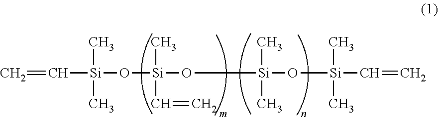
C=C[Si](O[Si](O[Si](O[Si](C=C)(C)C)(C)C)(C)C=C)(C)C
